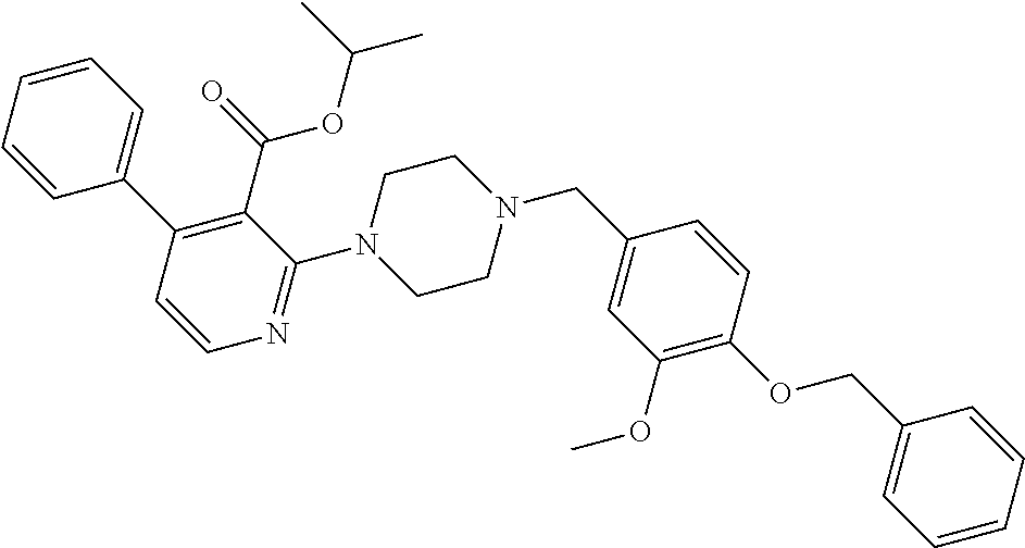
C1=CC=CC(C2=C(C(=O)OC(C)C)C(N3CCN(CC4=CC(OC)=C(OCC5=CC=CC=C5)C=C4)CC3)=NC=C2)=C1
